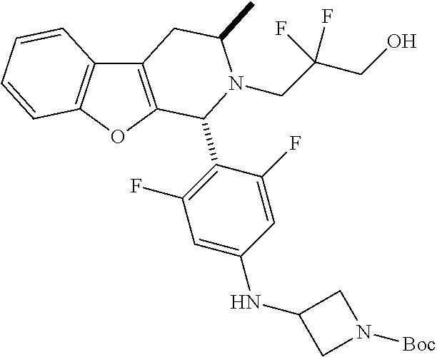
C1(F)=CC(NC2CN([Boc])C2)=CC(F)=C1C1C2=C(C3=C(O2)C=CC=C3)CC(C)N1CC(CO)(F)F
